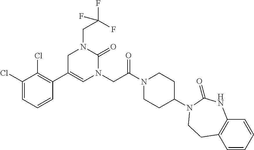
C1=C(Cl)C(Cl)=C(C2=CN(CC(N3CCC(N4C(=O)NC5=C(C=CC=C5)CC4)CC3)=O)C(=O)N(CC(F)(F)F)C2)C=C1
